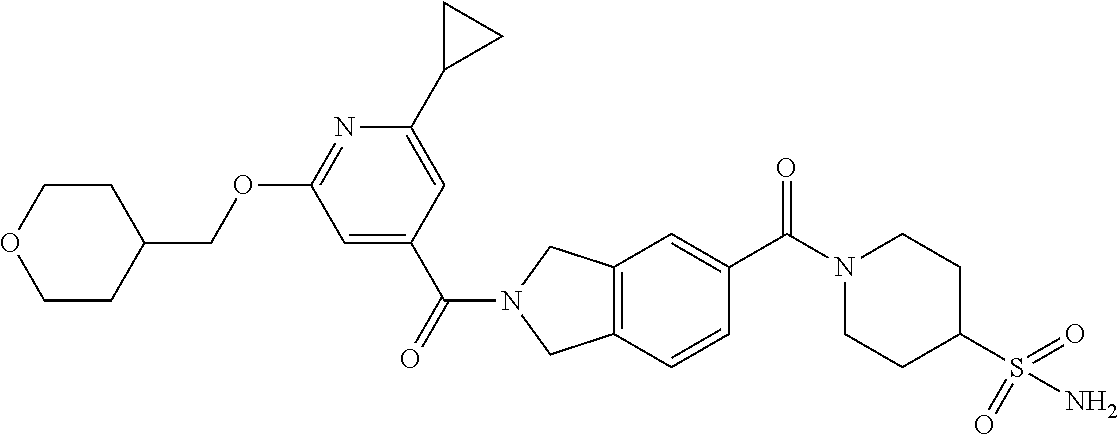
C1CC(COC2=NC(C3CC3)=CC(C(N3CC4=C(C3)C=C(C(N3CCC(S(N)(=O)=O)CC3)=O)C=C4)=O)=C2)CCO1
